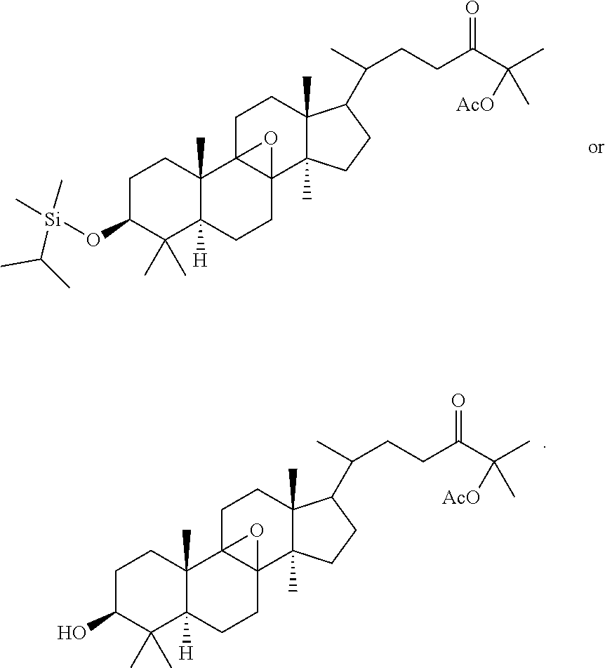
C1C(O[Si](C(C)C)(C)C)C(C)(C)C2([H])C(C)(C1)C13C(CC2)(C2(C)C(C)(CC1)C(C(C)CCC(=O)C(C)([AcO])C)CC2)O3.C1C(O)C(C)(C)C2([H])C(C)(C1)C13C(CC2)(C2(C)C(C)(CC1)C(C(C)CCC(=O)C(C)([AcO])C)CC2)O3
